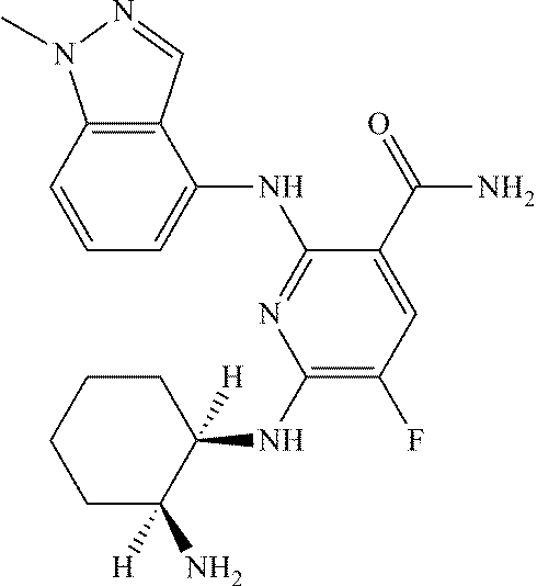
C1=CC2=C(C(NC3=NC(NC4([H])C(N)([H])CCCC4)=C(F)C=C3C(=O)N)=C1)C=NN2C
